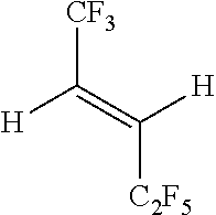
C(=C([H])[C2F5])([CF3])[H]
